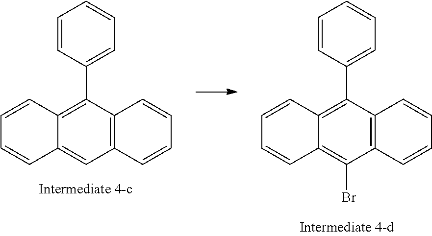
C1=CC2=C(C3=CC=CC=C3)C3=C(C=C2C=C1)C=CC=C3.C1=CC2=C(C3=CC=CC=C3)C3=C(C(Br)=C2C=C1)C=CC=C3
